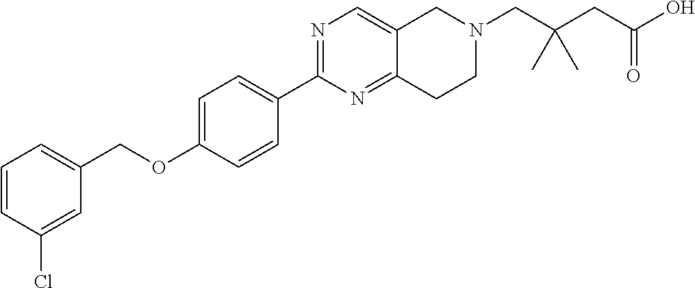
C1=CC(Cl)=CC(COC2=CC=C(C3=NC=C4C(=N3)CCN(CC(C)(CC(=O)O)C)C4)C=C2)=C1
